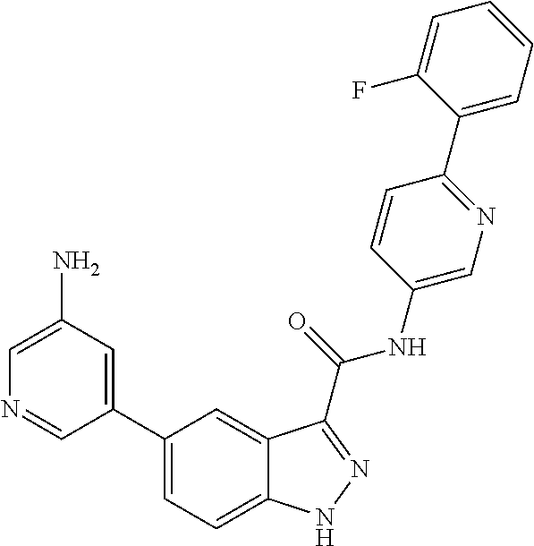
C1(N)=CN=CC(C2=CC=C3C(=C2)C(C(NC2=CN=C(C4=CC=CC=C4F)C=C2)=O)=NN3)=C1
